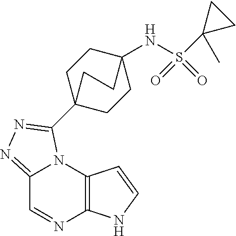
C12=C(N3C(=NN=C3C34CCC(NS(=O)(=O)C5(C)CC5)(CC3)CC4)C=N1)C=CN2
